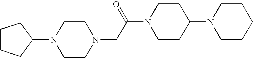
C1CN(CC(N2CCC(N3CCCCC3)CC2)=O)CCN1C1CCCC1
